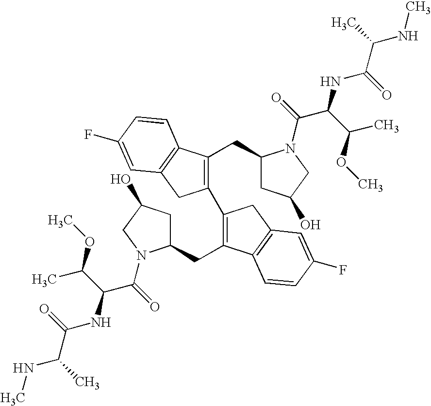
C1(C2=C(CC3CC(O)CN3C(C(NC(=O)C(C)NC)C(C)OC)=O)C3=C(C2)C=C(F)C=C3)=C(CC2CC(O)CN2C(=O)C(C(C)OC)NC(=O)C(C)NC)C2=C(C1)C=C(F)C=C2
